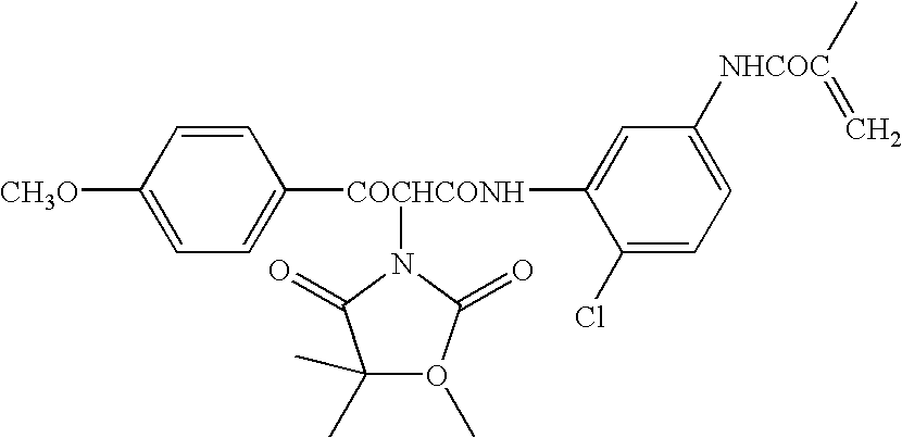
C1([COCHCONH](C2=CC([NHCOC](C)=C)=CC=C2Cl)N2C(=O)C(C)(C)O(C)C2=O)=CC=C([CH3O])C=C1
